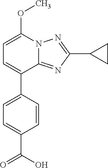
C1=C(C2=CC=C(C(O)=O)C=C2)C2=NC(C3CC3)=NN2C(OC)=C1
